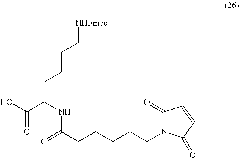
C1(=O)N(CCCCCC(=O)NC(C(O)=O)CCCC[NHFmoc])C(=O)C=C1
